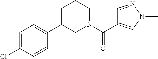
C1(C(N2CCCC(C3=CC=C(Cl)C=C3)C2)=O)=CN(C)N=C1
